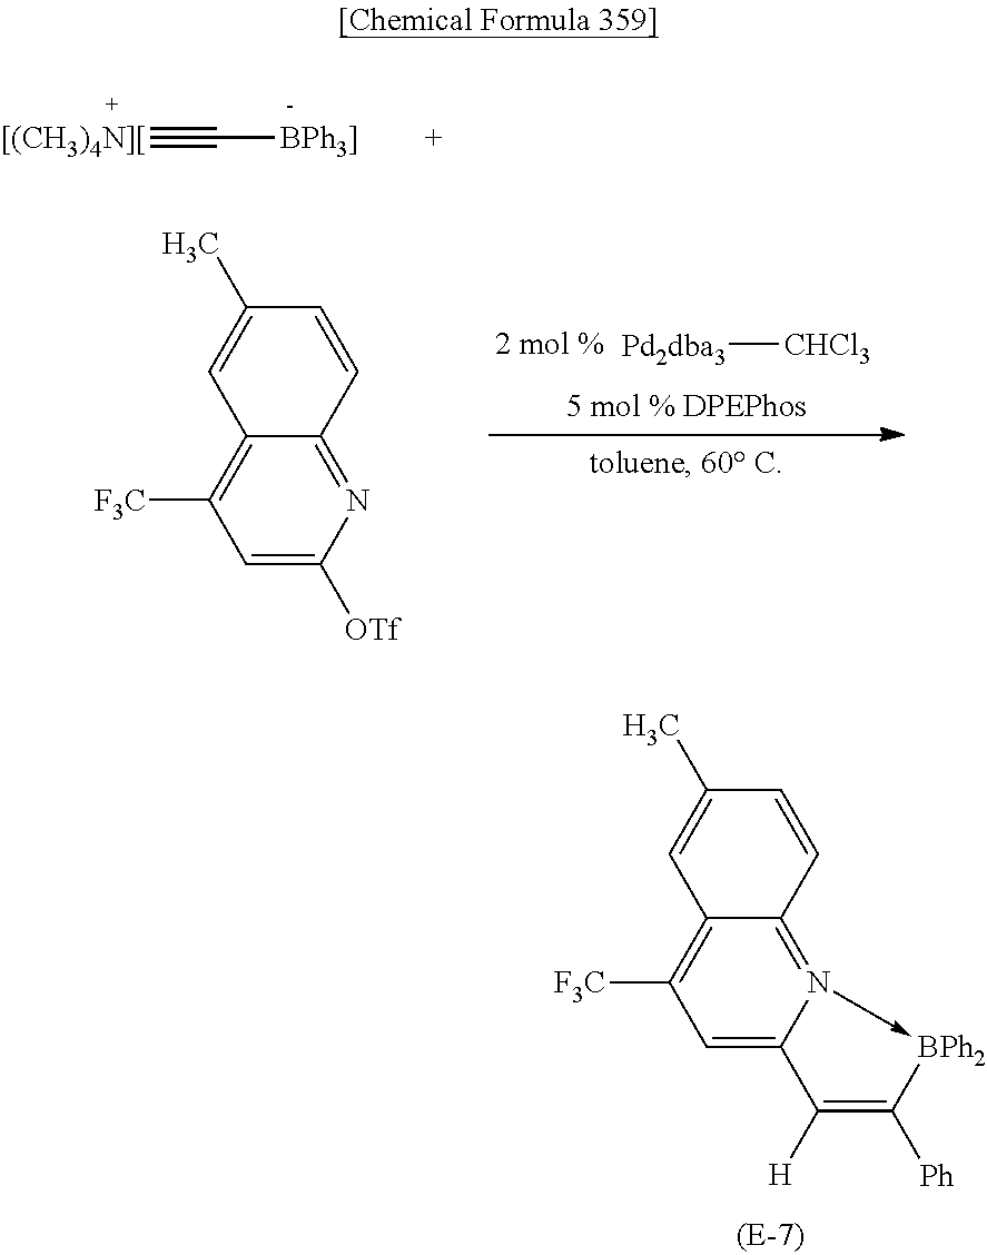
[[(CH3)4N][]#C[BPh3]].[Pd2dba3][CHCl3].C1=C([OTf])N=C2C(=C1[F3C])C=C(C)C=C2.C1=C2N(->[BPh2]C([Ph])=C2[H])=C2C(=C1[F3C])C=C(C)C=C2
